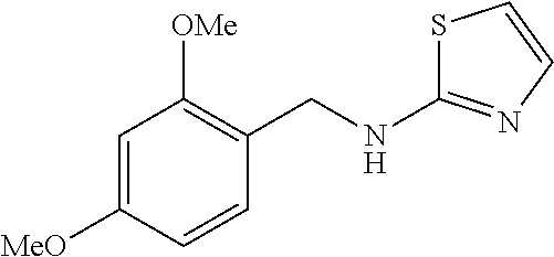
C1=C([MeO])C=CC(CNC2=NC=CS2)=C1[OMe]
